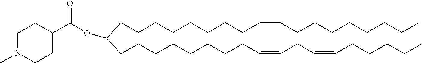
C(C(OC(C1CCN(C)CC1)=O)CCCCCCCCC=CCCCCCCCC)CCCCCCCC=CCC=CCCCCC
